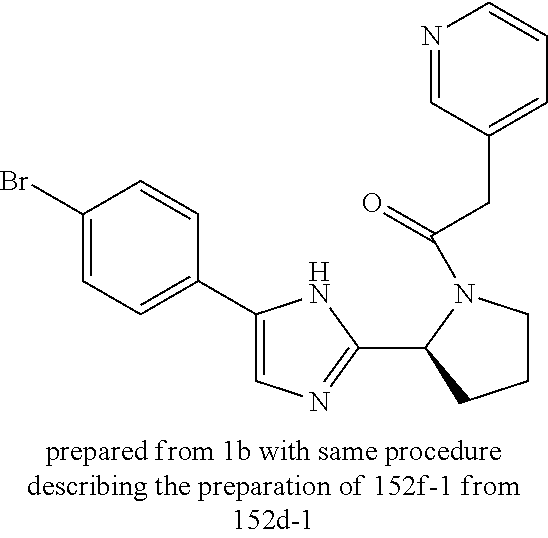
C1(Br)=CC=C(C2=CN=C(C3CCCN3C(CC3=CC=CN=C3)=O)N2)C=C1
